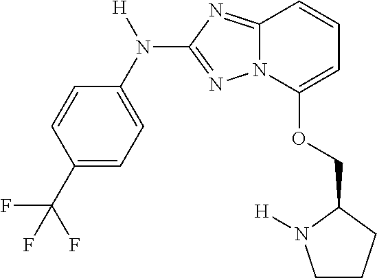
C1=CC(C(F)(F)F)=CC=C1N([H])C1=NN2C(=N1)C=CC=C2OCC1N([H])CCC1
